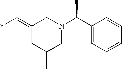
C1(C(N2CC(=C*)CC(C)C2)C)=CC=CC=C1
